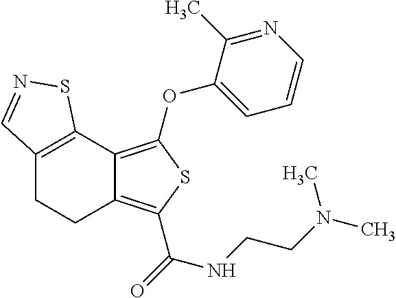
C12=C(C3=C(OC4=CC=CN=C4C)SC(C(=O)NCCN(C)C)=C3CC1)SN=C2
